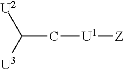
[U2]C([U3])C[U1][Z]
